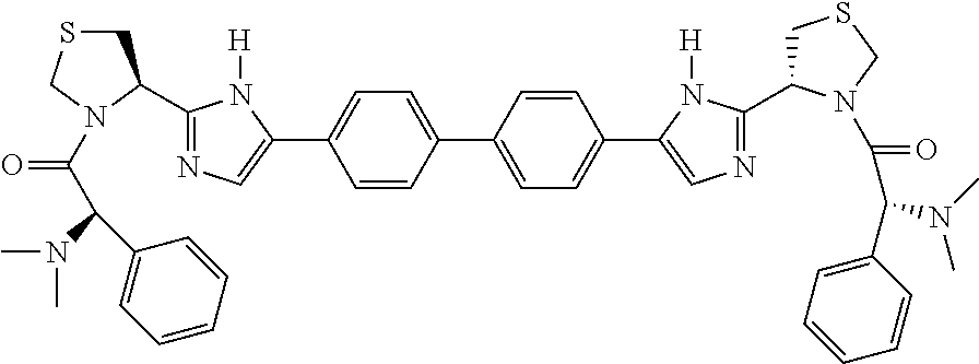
C1(C2=CC=C(C3=CN=C(C4CSCN4C(=O)C(C4=CC=CC=C4)N(C)C)N3[H])C=C2)=CC=C(C2=CN=C(C3CSCN3C(=O)C(C3=CC=CC=C3)N(C)C)N2[H])C=C1
